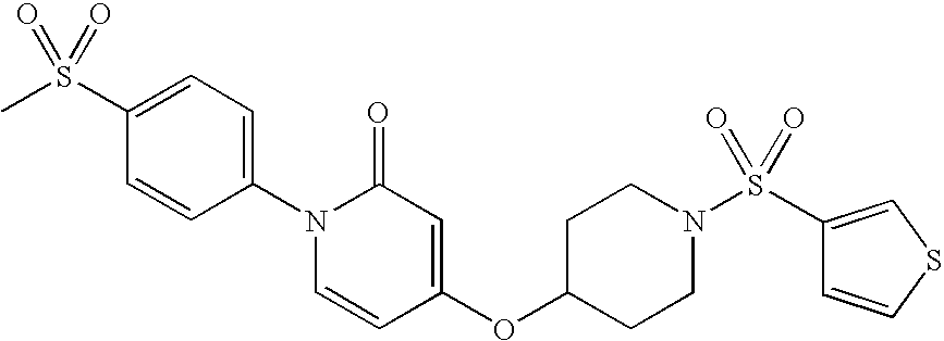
C1=C(S(C)(=O)=O)C=CC(N2C=CC(OC3CCN(S(=O)(=O)C4=CSC=C4)CC3)=CC2=O)=C1
